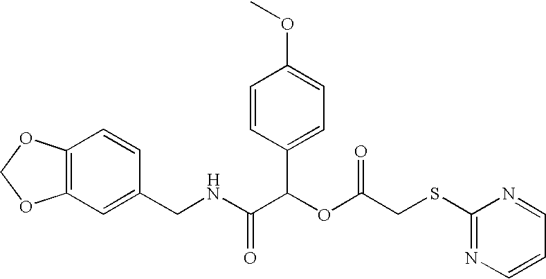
N(C(C(OC(=O)CSC1=NC=CC=N1)C1=CC=C(OC)C=C1)=O)CC1=CC2=C(C=C1)OCO2
